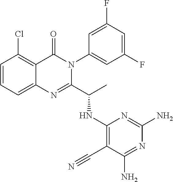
C1=CC(Cl)=C2C(=C1)N=C(C(C)NC1=C(C#N)C(N)=NC(N)=N1)N(C1=CC(F)=CC(F)=C1)C2=O
